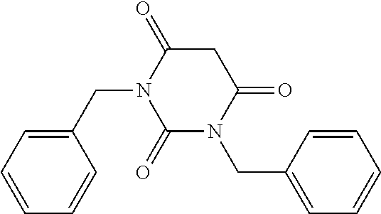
C1(=O)N(CC2=CC=CC=C2)C(=O)CC(=O)N1CC1=CC=CC=C1
